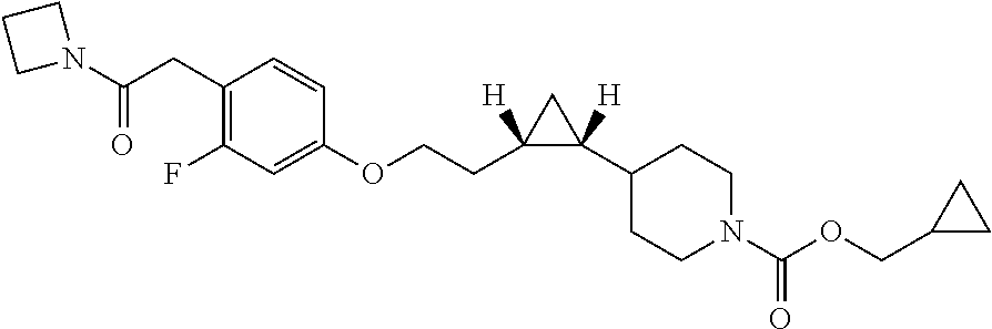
C1(CC(N2CCC2)=O)=C(F)C=C(OCCC2([H])C(C3CCN(C(=O)OCC4CC4)CC3)([H])C2)C=C1
